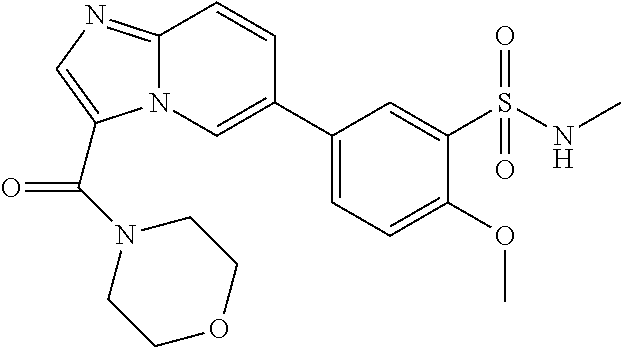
C12=NC=C(C(N3CCOCC3)=O)N1C=C(C1=CC=C(OC)C(S(NC)(=O)=O)=C1)C=C2
